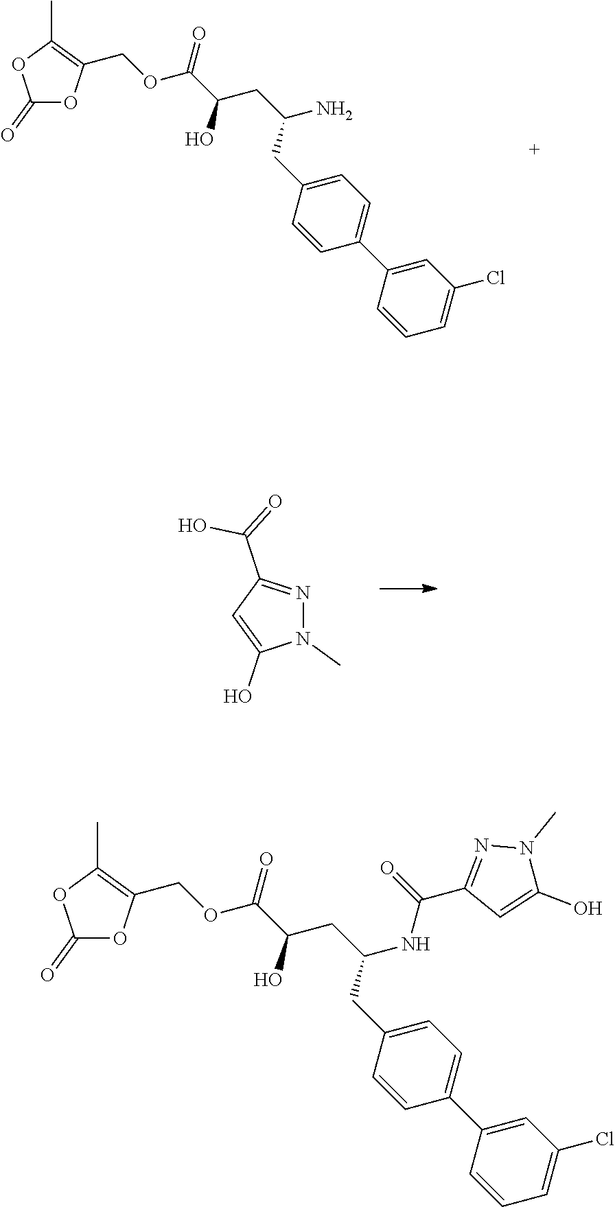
C1(=O)OC(COC(=O)C(O)CC(CC2=CC=C(C3=CC(Cl)=CC=C3)C=C2)N)=C(C)O1.N1(C)N=C(C(O)=O)C=C1O.C1(=O)OC(COC(=O)C(O)CC(CC2=CC=C(C3=CC(Cl)=CC=C3)C=C2)NC(=O)C2=NN(C)C(O)=C2)=C(C)O1
